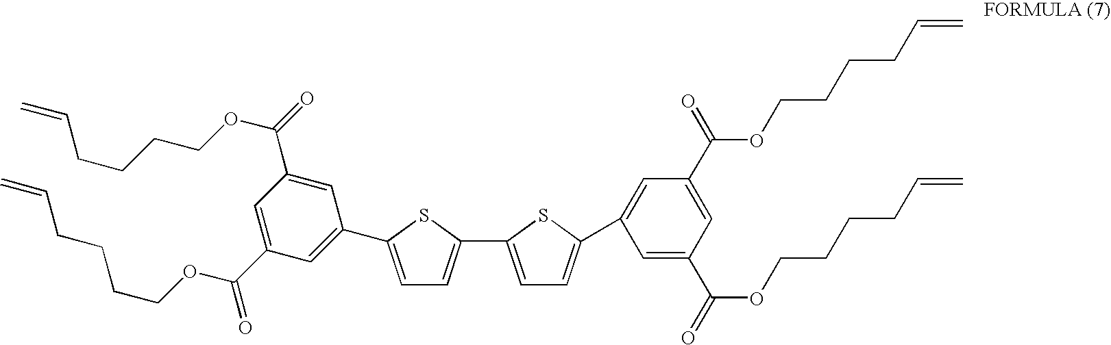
C1=C(C(OCCCCC=C)=O)C=C(C(OCCCCC=C)=O)C=C1C1=CC=C(C2=CC=C(C3=CC(C(=O)OCCCCC=C)=CC(C(=O)OCCCCC=C)=C3)S2)S1
